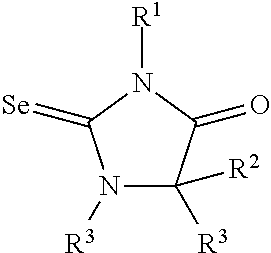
N1([R3])C([R2])([R3])C(=O)N([R1])C1=[Se]
